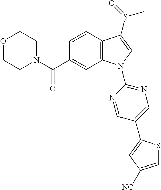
O1CCN(C(C2=CC3=C(C=C2)C(S(=O)C)=CN3C2=NC=C(C3=CC([NC])=CS3)C=N2)=O)CC1
